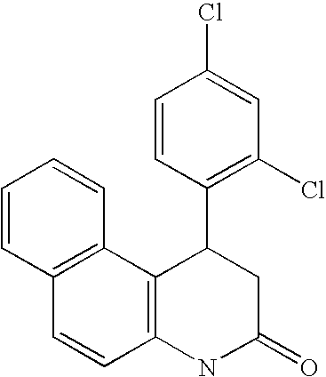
C12=C(NC(=O)CC1C1=C(Cl)C=C(Cl)C=C1)C=CC1=C2C=CC=C1
